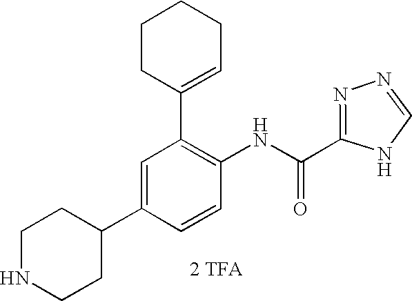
C1=C(C2CCNCC2)C=CC(NC(C2=NN=CN2)=O)=C1C1=CCCCC1.[2 TFA]
